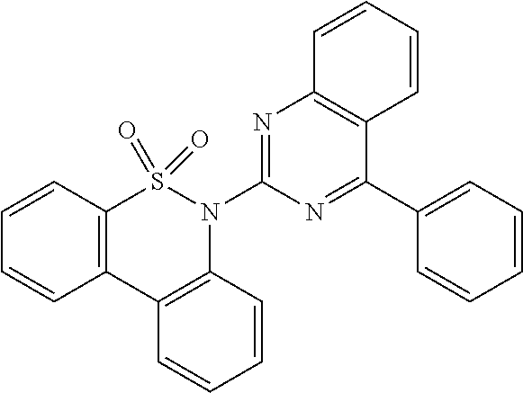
C12=C(C3=C(N(C4=NC5=C(C(C6=CC=CC=C6)=N4)C=CC=C5)S1(=O)=O)C=CC=C3)C=CC=C2
